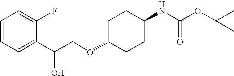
C1=CC=C(C(COC2CCC(NC(OC(C)(C)C)=O)CC2)O)C(F)=C1
